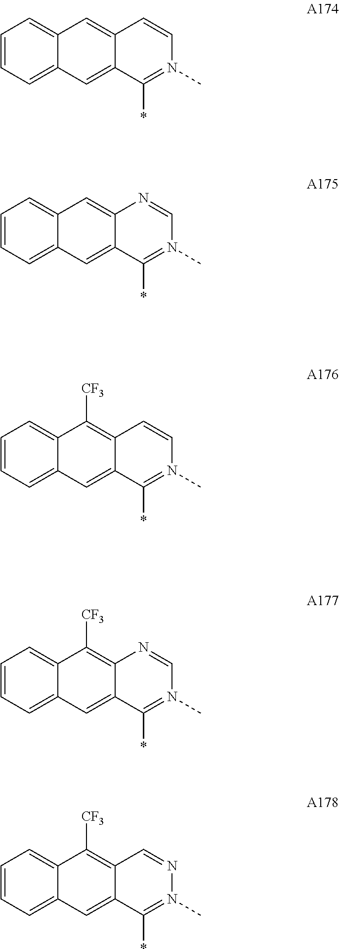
C1=CC=C2C(=C1)C=C1C(=C2)C(*)=N(C)C=C1.C1=CC=C2C(=C1)C=C1C(=C2)C(*)=N(C)C=N1.C1=CC=C2C(=C1)C([CF3])=C1C(=C2)C(*)=N(C)C=C1.C1=CC=C2C(=C1)C([CF3])=C1C(=C2)C(*)=N(C)C=N1.C1=CC=C2C(=C1)C([CF3])=C1C(=C2)C(*)=N(C)N=C1
